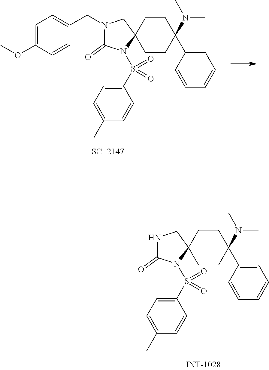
N1(CC2=CC=C(OC)C=C2)C(=O)N(S(C2=CC=C(C)C=C2)(=O)=O)C2(C1)CCC(N(C)C)(C1=CC=CC=C1)CC2.N1C(=O)N(S(C2=CC=C(C)C=C2)(=O)=O)C2(C1)CCC(N(C)C)(C1=CC=CC=C1)CC2
